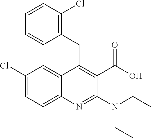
C1(Cl)=CC=C2C(=C1)C(CC1=C(Cl)C=CC=C1)=C(C(O)=O)C(N(CC)CC)=N2
